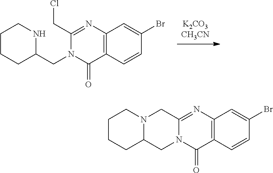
[K2CO3CH3CN].C12=C(N=C(CCl)N(CC3NCCCC3)C1=O)C=C(Br)C=C2.C12=C(N=C3N(C1=O)CC1N(C3)CCCC1)C=C(Br)C=C2
